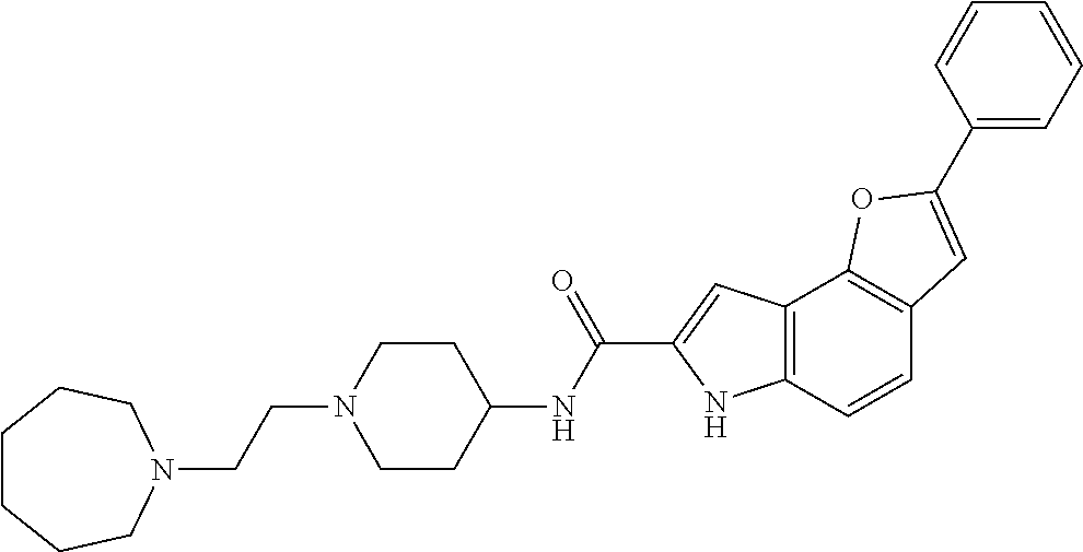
C1CCCN(CCN2CCC(NC(C3=CC4=C(N3)C=CC3=C4OC(C4=CC=CC=C4)=C3)=O)CC2)CC1
